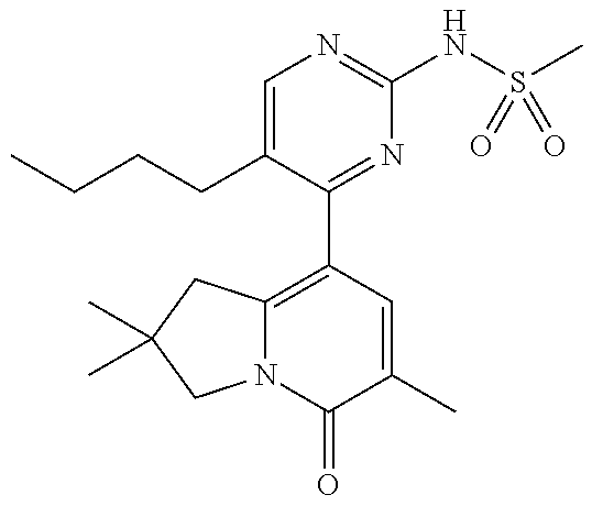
C(CC1=CN=C(NS(C)(=O)=O)N=C1C1=C2N(C(=O)C(C)=C1)CC(C)(C)C2)CC
